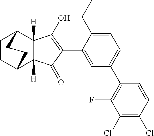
C1=C(C2=C(O)C3([H])C([H])(C2=O)C2CCC3CC2)C(CC)=CC=C1C1=C(F)C(Cl)=C(Cl)C=C1
